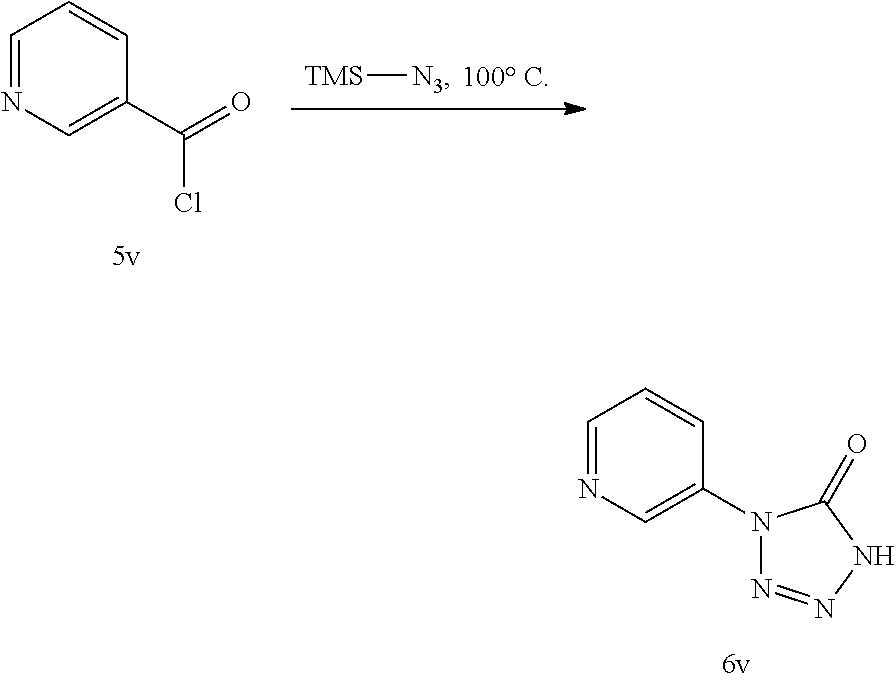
[TMS][N3].C1=NC=C(C(=O)Cl)C=C1.C1=NC=C(N2N=NNC2=O)C=C1
